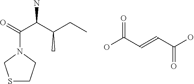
S1CCN(C(C(C(CC)C)N)=O)C1.OC(C=CC(O)=O)=O
